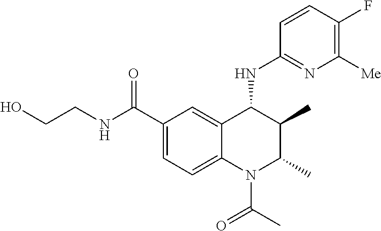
C12=CC(C(NCCO)=O)=CC=C1N(C(C)=O)C(C)C(C)C2NC1=NC([Me])=C(F)C=C1
